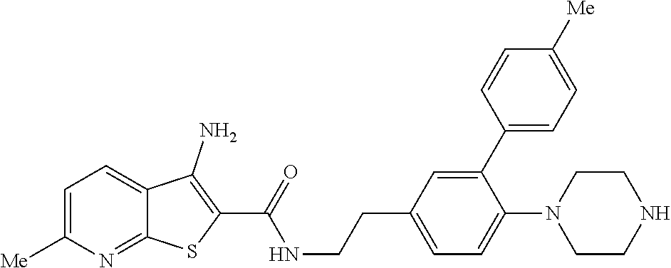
C1=C([Me])N=C2C(=C1)C(N)=C(C(=O)NCCC1=CC=C(N3CCNCC3)C(C3=CC=C([Me])C=C3)=C1)S2
